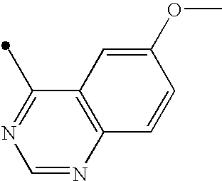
C1(C)=NC=NC2=C1C=C(OC)C=C2
